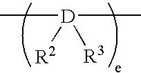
C[D]([R2])([R3])C
